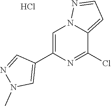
C1=C(C2=CN(C)N=C2)N=C(Cl)C2=CC=NN12.Cl
